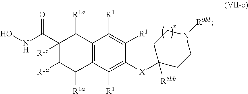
C1(C(NO)=O)([R1c])C([R1a])C([R1a])C2=C(C1[R1a])C([R1])=C([R1])C([X]C1([R5bb])CCN([R9bb])CC1)=C2[R1]
